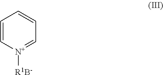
C1=C[N+]([R1B-])=CC=C1
